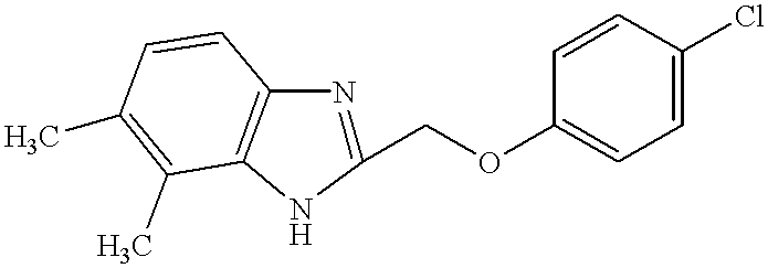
C1(COC2=CC=C(Cl)C=C2)=NC2=C(N1)C(C)=C(C)C=C2
